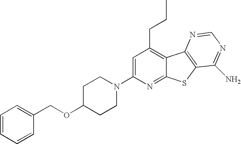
C1=C(N2CCC(OCC3=CC=CC=C3)CC2)N=C2C(=C1CCC)C1=C(S2)C(N)=NC=N1
